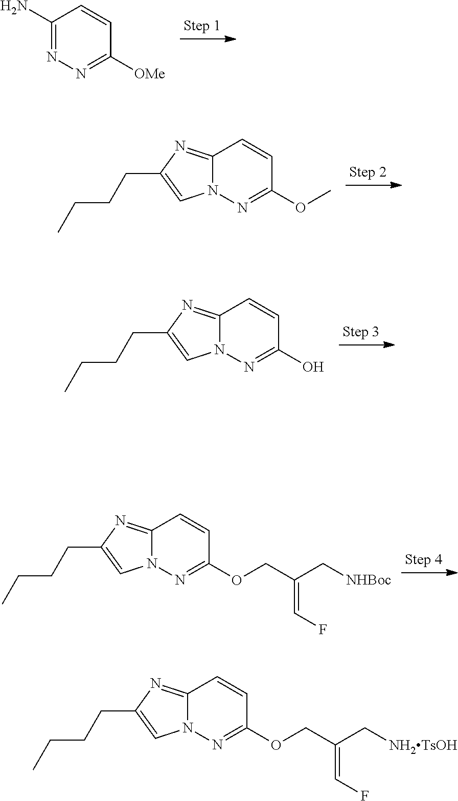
N1=C([OMe])C=CC(N)=N1.N1=C(OC)C=CC2=NC(CCCC)=CN12.N1=C(O)C=CC2=NC(CCCC)=CN12.N1=C(OCC(C[NHBoc])=CF)C=CC2=NC(CCCC)=CN12.N1=C(OCC(C[NH2TsOH])=CF)C=CC2=NC(CCCC)=CN12
